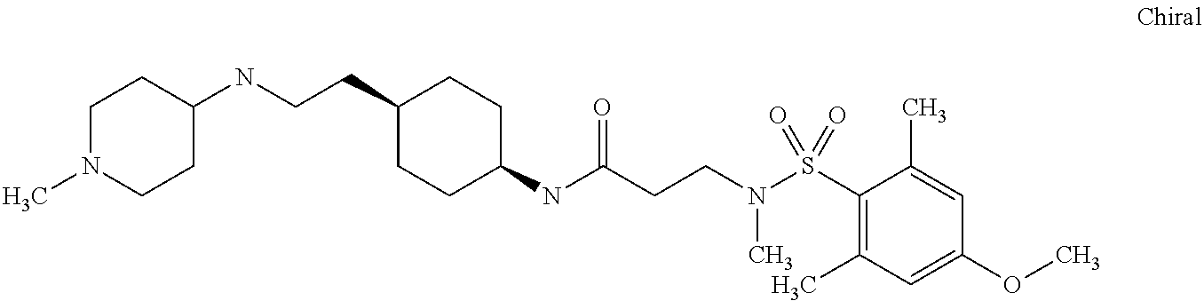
C1(NC(CCN(S(C2=C(C)C=C(OC)C=C2C)(=O)=O)C)=O)CCC(CCNC2CCN(C)CC2)CC1
